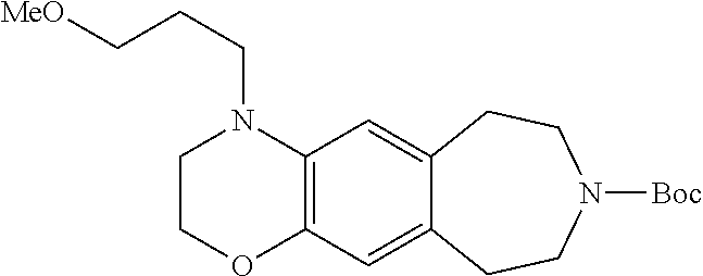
C12=C(C=C3C(=C1)CCN([Boc])CC3)OCCN2CCC[MeO]
